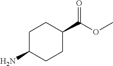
C1C(N)CCC(C(OC)=O)C1
